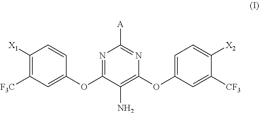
C1([X1])=C([F3C])C=C(OC2=NC([A])=NC(OC3=CC=C([X2])C([CF3])=C3)=C2N)C=C1
